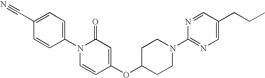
C1(C#N)=CC=C(N2C=CC(OC3CCN(C4=NC=C(CCC)C=N4)CC3)=CC2=O)C=C1
